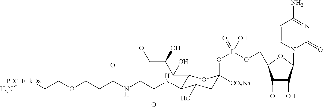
N[PEG 10 kDa]CCOCCC(NCC(NC1C(C(C(CO)O)O)OC(OP(OCC2C(O)C(O)C(N3C(=O)N=C(N)C=C3)O2)(=O)O)([CO2Na])CC1O)=O)=O
